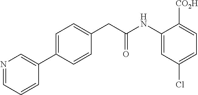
C1=C(C2=CN=CC=C2)C=CC(CC(NC2=CC(Cl)=CC=C2[CO2H])=O)=C1
